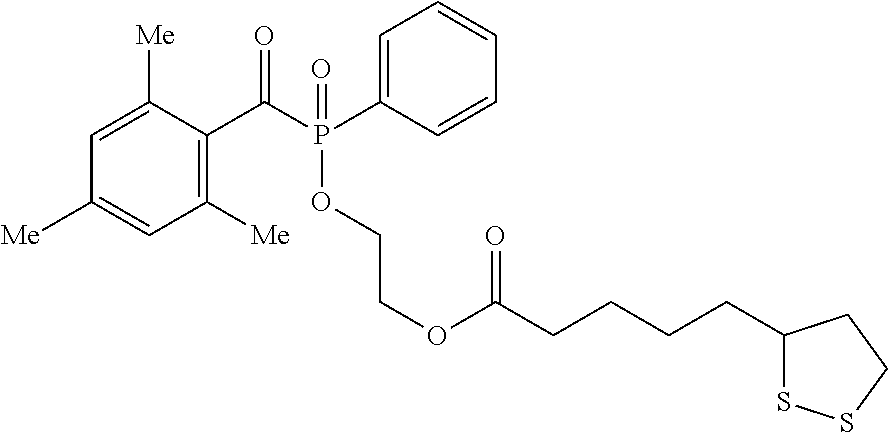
C1=C([Me])C(C(P(C2=CC=CC=C2)(OCCOC(CCCCC2SSCC2)=O)=O)=O)=C([Me])C=C1[Me]
